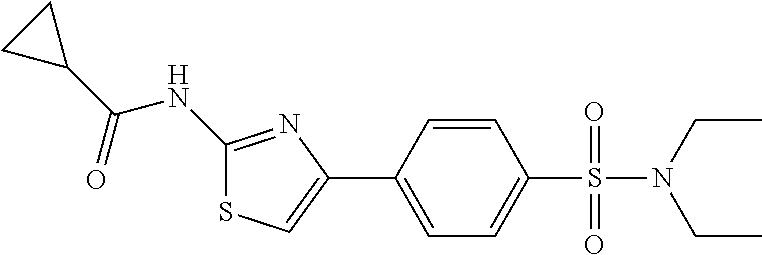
C1(NC(C2CC2)=O)=NC(C2=CC=C(S(=O)(=O)N(CC)CC)C=C2)=CS1
